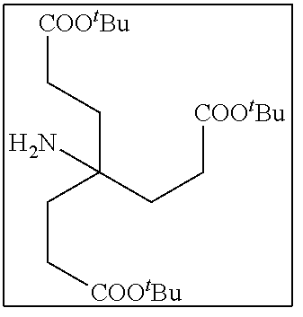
[COOtBu]CCC(CC[COOtBu])(N)CC[COOtBu]
